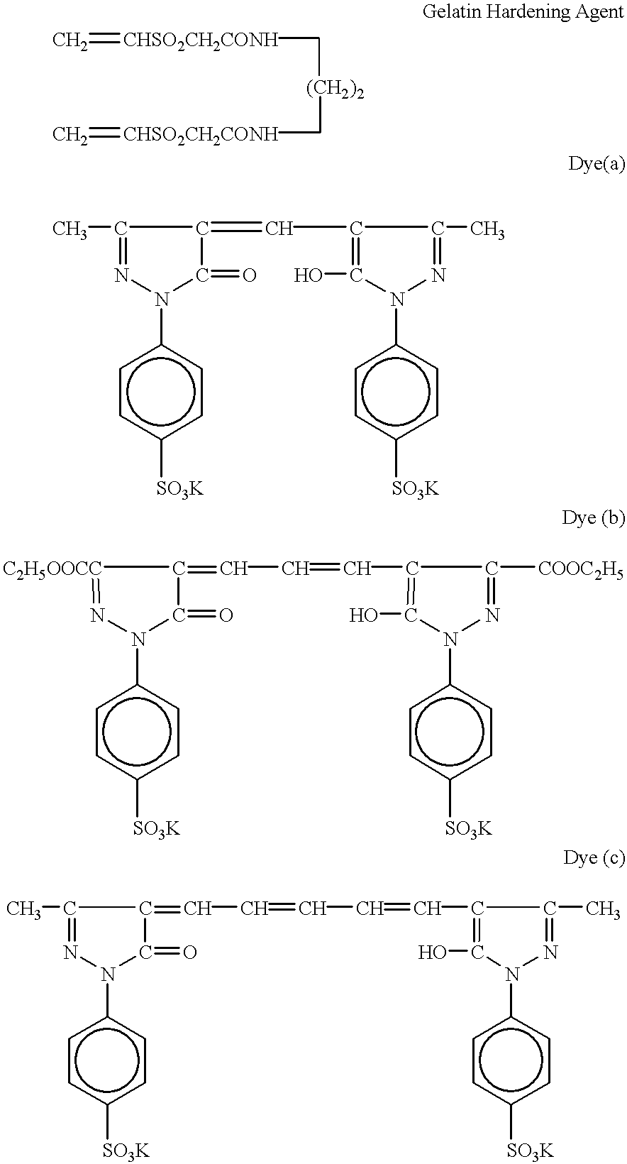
C=[CHSO2CH2CONH]C[(CH2)2]C[CHSO2CH2CONH]=C.CC1=NN(c2ccc([SO3K])cc2)C(=O)C1=CC1=C(O)N(c2ccc([SO3K])cc2)N=C1C.[C2H5OOCC]1=NN(c2ccc([SO3K])cc2)C(=O)C1=CC=CC1=C(O)N(c2ccc([SO3K])cc2)N=C1[COOC2H5].N1=C(C)C(=CC=CC=CC2=C(O)N(c3ccc([SO3K])cc3)N=C2C)C(=O)N1c1ccc([SO3K])cc1
